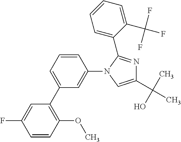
C1(F)=CC(C2=CC=CC(N3C(C4=CC=CC=C4C(F)(F)F)=NC(C(C)(O)C)=C3)=C2)=C(OC)C=C1
